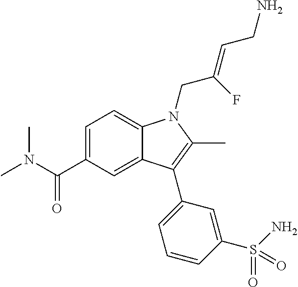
C1=C(C(N(C)C)=O)C=C2C(=C1)N(CC(=CCN)F)C(C)=C2C1=CC=CC(S(N)(=O)=O)=C1
